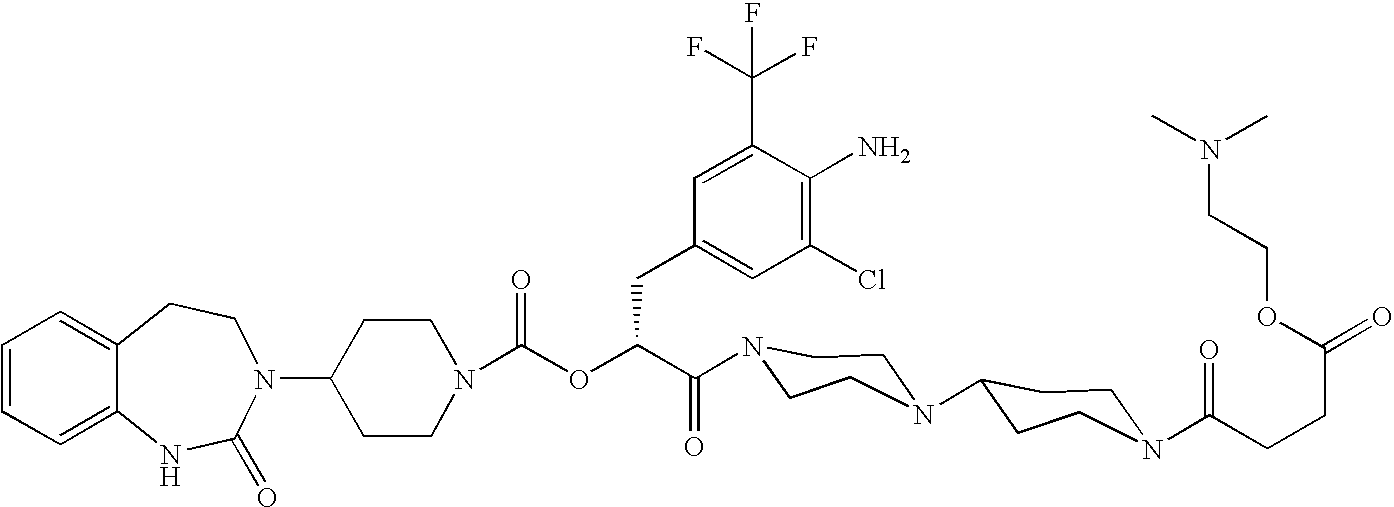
C12=CC=CC=C1NC(=O)N(C1CCN(C(OC(C(=O)N3CCN(C4CCN(C(CCC(=O)OCCN(C)C)=O)CC4)CC3)CC3=CC(Cl)=C(N)C(C(F)(F)F)=C3)=O)CC1)CC2
